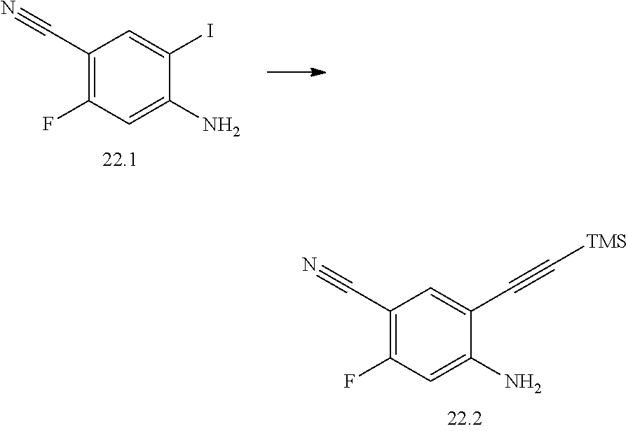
C1(C#N)=C(F)C=C(N)C(I)=C1.C1(C#N)=C(F)C=C(N)C(C#C[TMS])=C1
